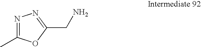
N1=C(C)OC(CN)=N1
